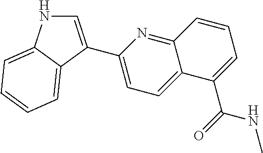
C1=CC2=NC(C3=CNC4=CC=CC=C43)=CC=C2C(C(=O)NC)=C1
